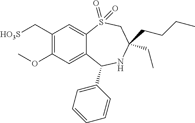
C1(C[HO3S])=C(OC)C=C2C(=C1)S(=O)(=O)CC(CCCC)(CC)NC2C1=CC=CC=C1
